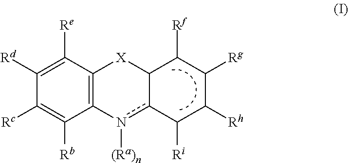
C12=C(C([Re])=C([Rd])C([Rc])=C1[Rb])[X]C1c(n2[(Ra)n])C([Ri])C([Rh])C([Rg])C1[Rf]
